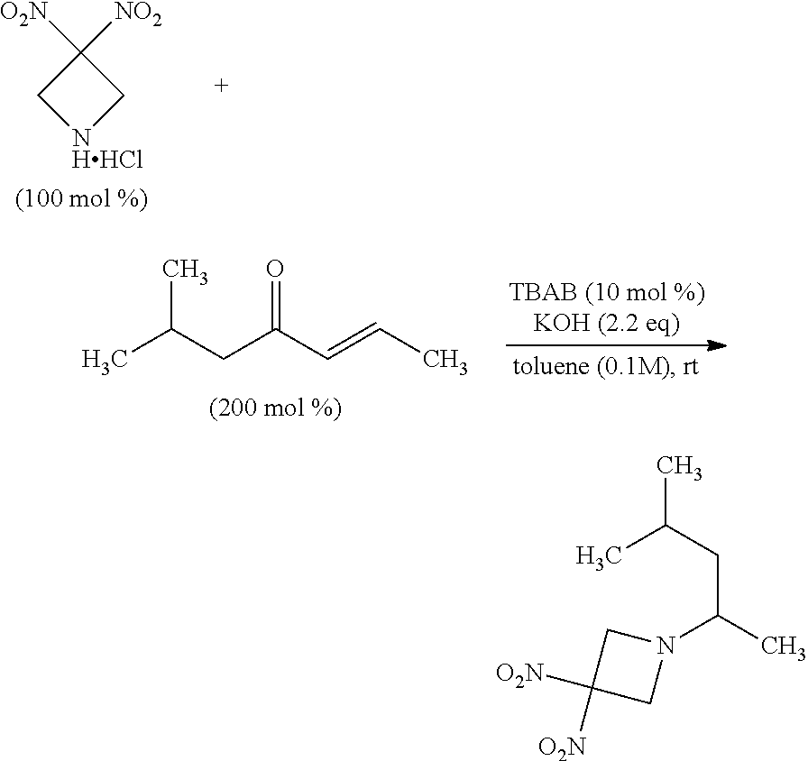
C1([O2N])([NO2])C[NHHCl]C1.CC(CC(C=CC)=O)C.N1(C(C)CC(C)C)CC([O2N])([O2N])C1
